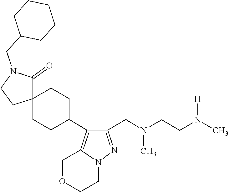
CN(CC1=NN2CCOCC2=C1C1CCC2(CC1)C(=O)N(CC1CCCCC1)CC2)CCN([H])C
